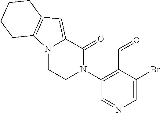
C1=C(Br)C(C=O)=C(N2C(=O)C3=CC4=C(N3CC2)CCCC4)C=N1
